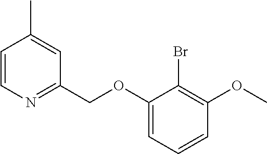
C1(OCC2=NC=CC(C)=C2)=CC=CC(OC)=C1Br
